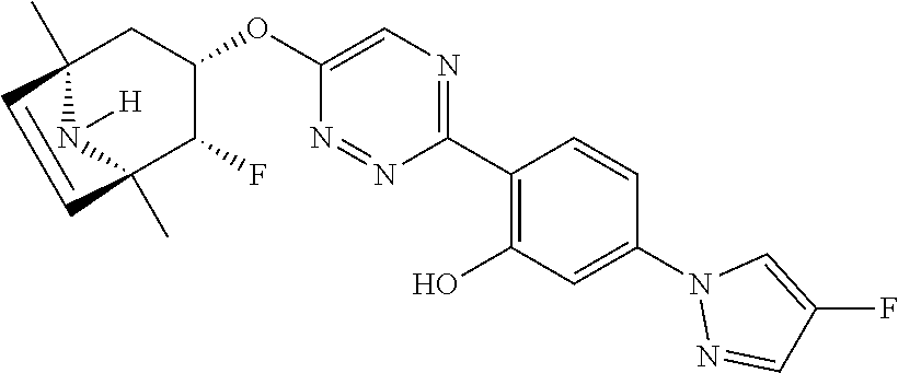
C1(C2=C(O)C=C(N3N=CC(F)=C3)C=C2)=NC=C(OC2CC3(C)N([H])C(C)(C2F)C=C3)N=N1
